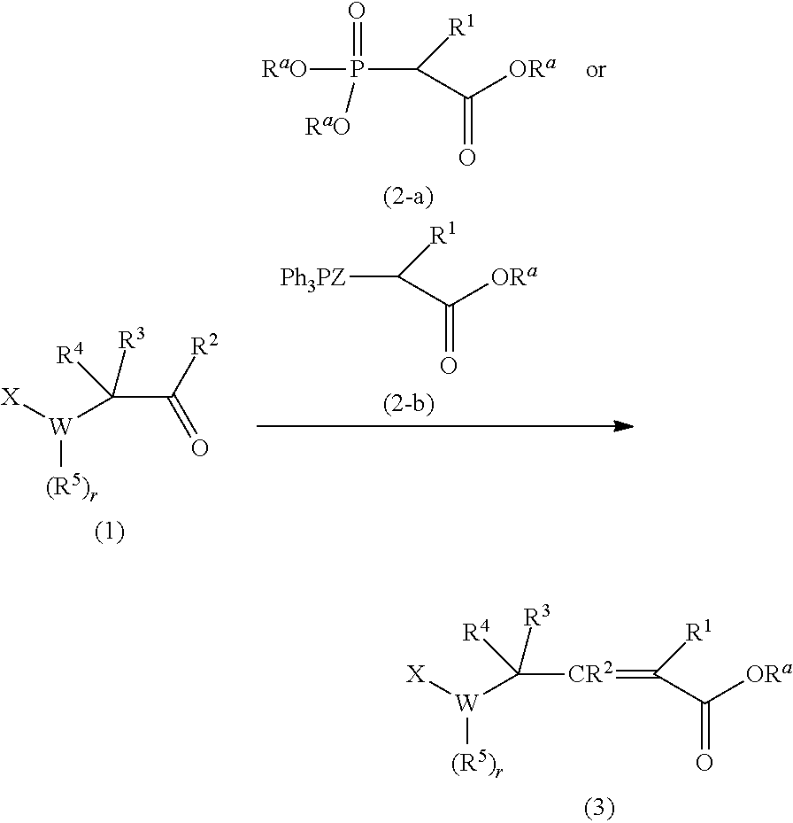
C(C([ORa])=O)([R1])P([RaO])(=O)[RaO].C(C([ORa])=O)([R1])[Ph3PZ].C(C([W]([X])[(R5)r])([R3])[R4])([R2])=O.[CR2](C([W]([X])[(R5)r])([R3])[R4])=C(C([ORa])=O)[R1]
